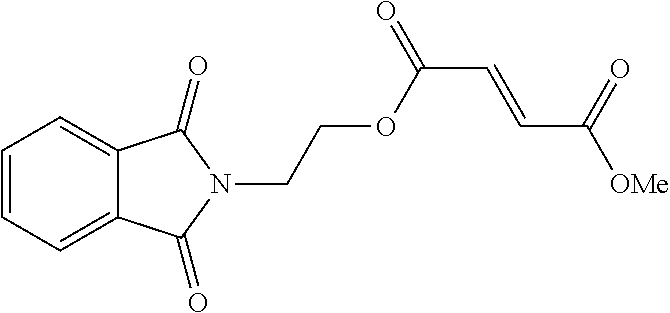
C1=CC=C2C(=C1)C(=O)N(CCOC(C=CC([OMe])=O)=O)C2=O
